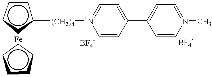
c1cccc1[(CH2)4][N+]1=CC=C(C2=CC=N(C)C=C2)C=C1.c1cccc1
